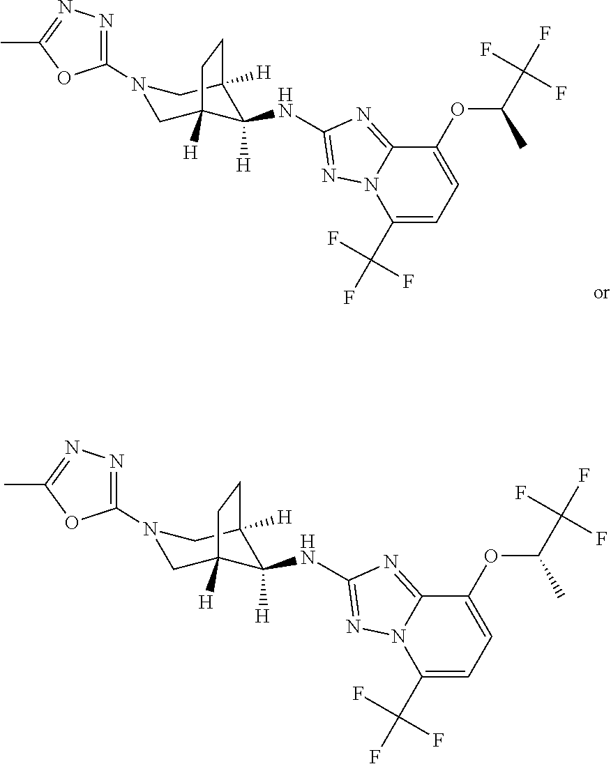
C1C2([H])C([H])(NC3=NN4C(=N3)C(OC(C(F)(F)F)C)=CC=C4C(F)(F)F)C([H])(CN1C1=NN=C(C)O1)CC2.C1C2([H])C([H])(NC3=NN4C(=N3)C(OC(C(F)(F)F)C)=CC=C4C(F)(F)F)C([H])(CN1C1=NN=C(C)O1)CC2
